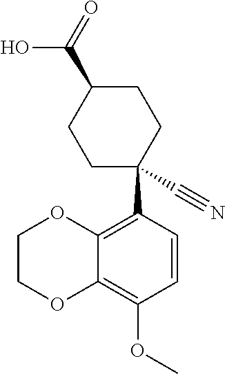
C1(C(=O)O)CCC(C2=C3C(=C(OC)C=C2)OCCO3)(C#N)CC1
